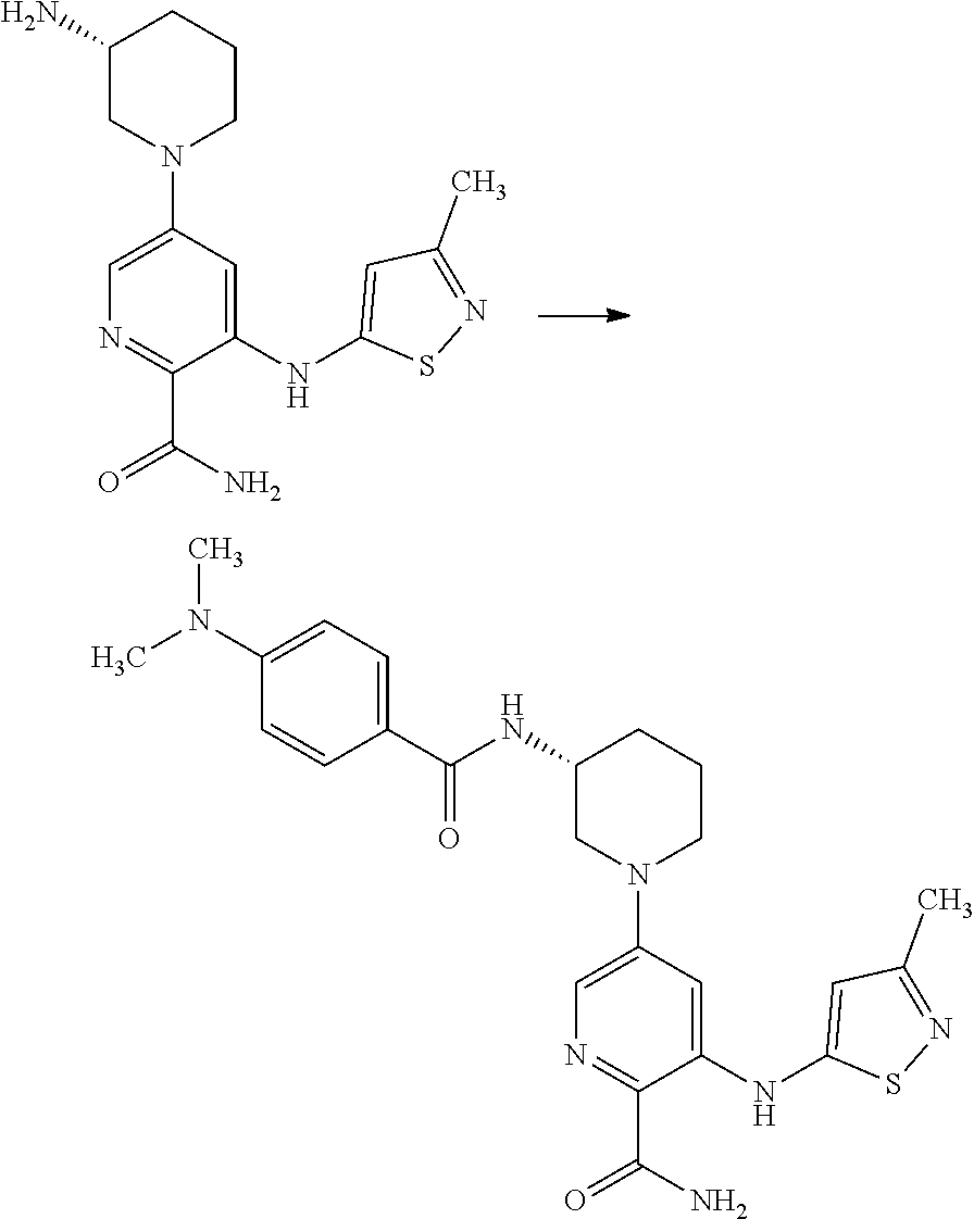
C1(N)CN(C2=CN=C(C(=O)N)C(NC3=CC(C)=NS3)=C2)CCC1.C1(NC(C2=CC=C(N(C)C)C=C2)=O)CN(C2=CN=C(C(=O)N)C(NC3=CC(C)=NS3)=C2)CCC1
